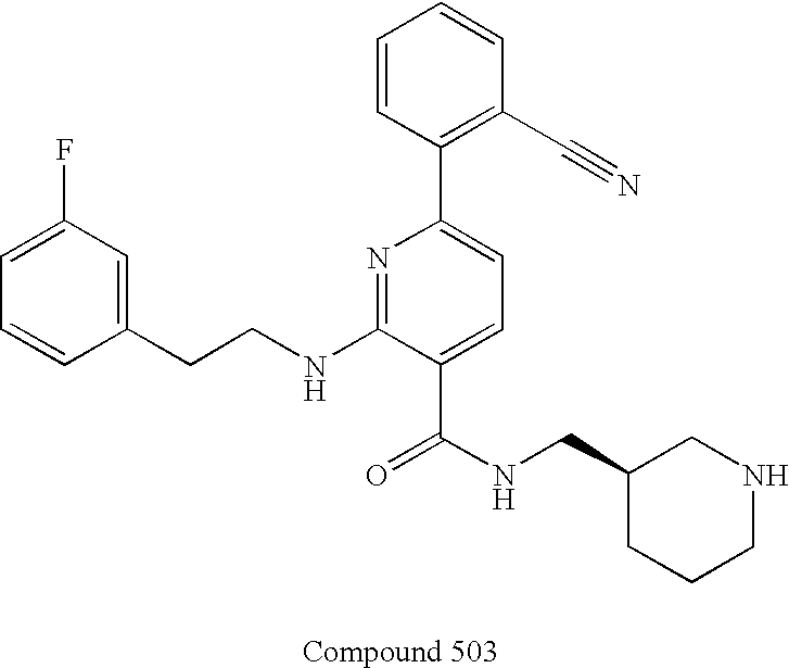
C1=CC(CCNC2=NC(C3=C(C#N)C=CC=C3)=CC=C2C(NCC2CNCCC2)=O)=CC(F)=C1
